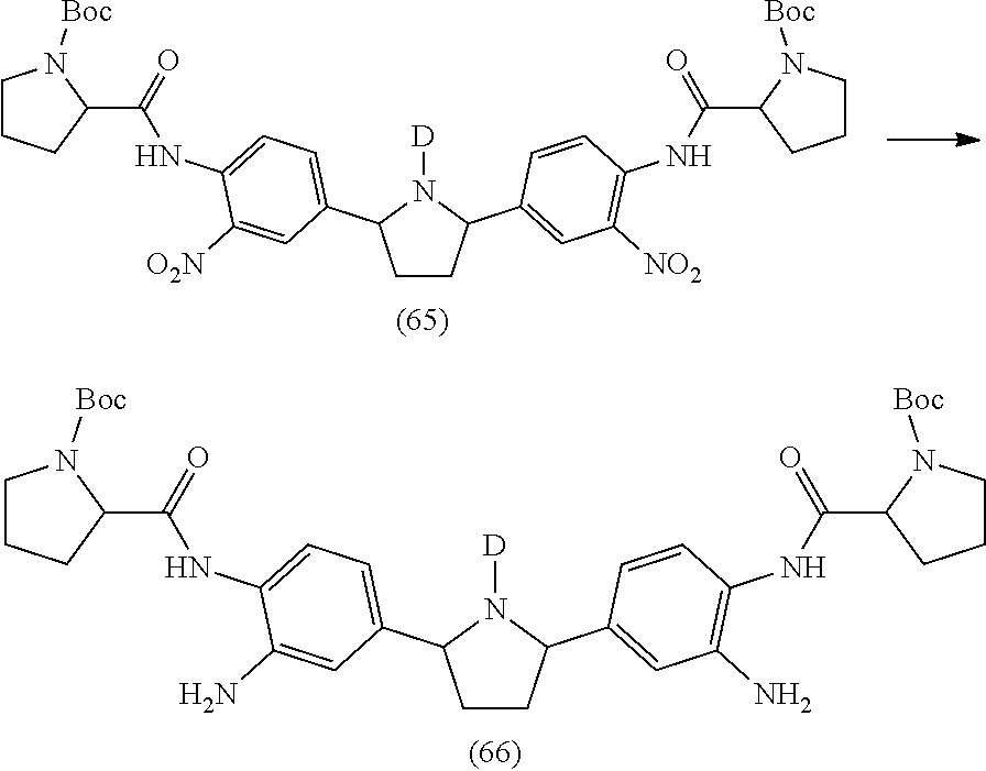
C1CC(C2=CC([NO2])=C(NC(C3CCCN3[Boc])=O)C=C2)N([D])C1C1=CC=C(NC(C2N([Boc])CCC2)=O)C([O2N])=C1.C1CC(C2=CC(N)=C(NC(C3CCCN3[Boc])=O)C=C2)N([D])C1C1=CC=C(NC(C2N([Boc])CCC2)=O)C(N)=C1
